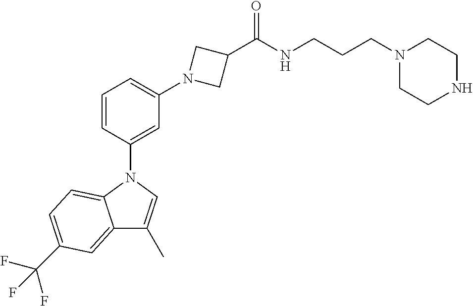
C1=CC(N2C3=CC=C(C(F)(F)F)C=C3C(C)=C2)=CC(N2CC(C(NCCCN3CCNCC3)=O)C2)=C1
